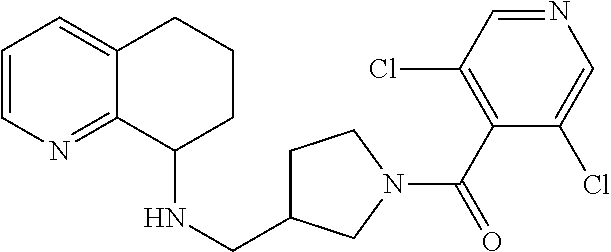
C1=CN=C2C(=C1)CCCC2NCC1CCN(C(C2=C(Cl)C=NC=C2Cl)=O)C1
